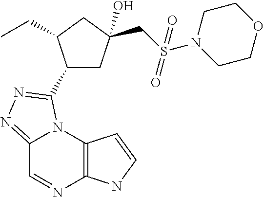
C12=NN=C(C3CC(CS(N4CCOCC4)(=O)=O)(O)CC3CC)N1C1=C(N=C2)NC=C1
